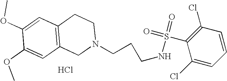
C1(OC)=CC2=C(C=C1OC)CN(CCCNS(C1=C(Cl)C=CC=C1Cl)(=O)=O)CC2.Cl
